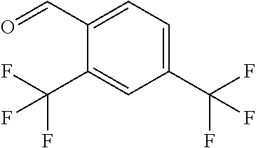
C1(C(F)(F)F)=CC(C(F)(F)F)=CC=C1C=O
